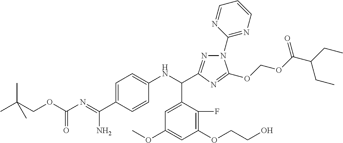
C1=C(C(=NC(OCC(C)(C)C)=O)N)C=CC(NC(C2=CC(OC)=CC(OCCO)=C2F)C2=NN(C3=NC=CC=N3)C(OCOC(=O)C(CC)CC)=N2)=C1
